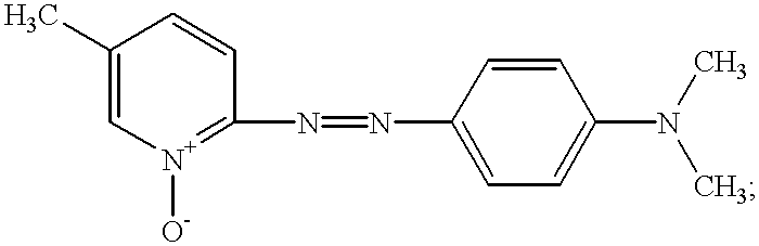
C1(C)=C[N+]([O-])=C(N=NC2=CC=C(N(C)C)C=C2)C=C1
